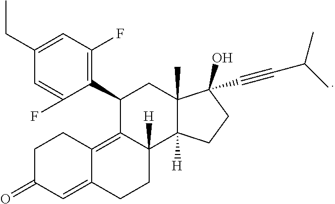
C1(F)=CC(CC)=CC(F)=C1C1CC2(C)C([H])(C3([H])CCC4=CC(=O)CCC4=C13)CCC2(O)C#CC(C)C
